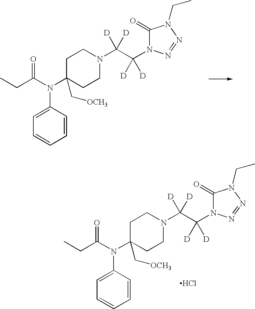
C1C(C[OCH3])(N(C(CC)=O)C2=CC=CC=C2)CCN(C(C(N2C(=O)N(CC)N=N2)([D])[D])([D])[D])C1.C1C(C[OCH3])(N(C(CC)=O)C2=CC=CC=C2)CCN(C(C(N2C(=O)N(CC)N=N2)([D])[D])([D])[D])C1.Cl
